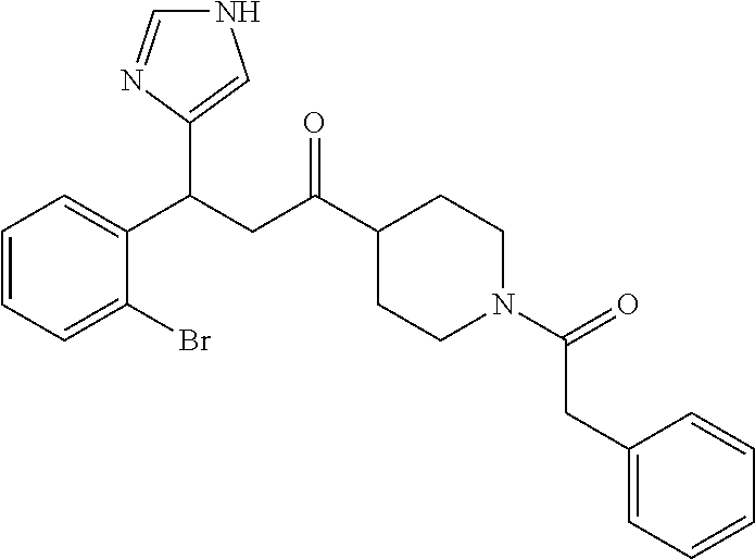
N1C=NC(C(CC(C2CCN(C(=O)CC3=CC=CC=C3)CC2)=O)C2=CC=CC=C2Br)=C1
